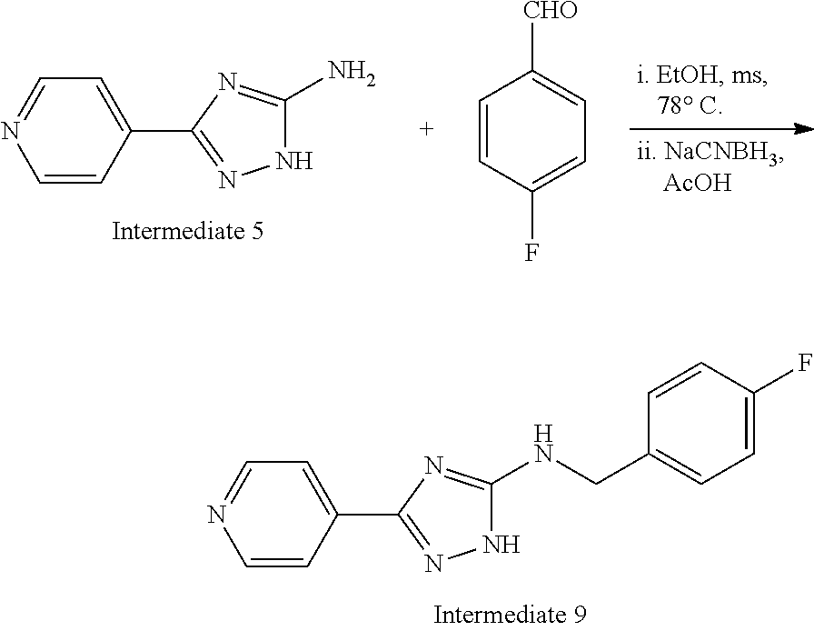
C1=CC(C2=NNC(NCC3=CC=C(F)C=C3)=N2)=CC=N1.C1=CC(C2=NNC(N)=N2)=CC=N1.C1=CC(F)=CC=C1[CHO]
